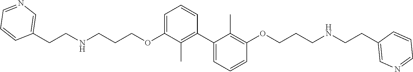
C1=C(OCCCNCCC2=CN=CC=C2)C(C)=C(C2=CC=CC(OCCCNCCC3=CN=CC=C3)=C2C)C=C1
